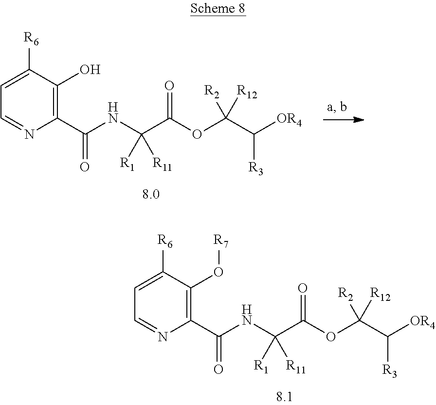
C1(C(NC(C(OC(C([OR4])[R3])([R2])[R12])=O)([R1])[R11])=O)=C(O)C([R6])=CC=N1.C1(C(NC(C(OC(C([OR4])[R3])([R2])[R12])=O)([R1])[R11])=O)=C(O[R7])C([R6])=CC=N1
